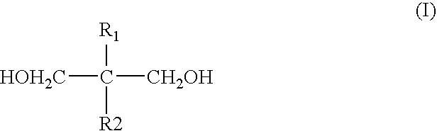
C([HOH2C])([CH2OH])([R1])[R2]
